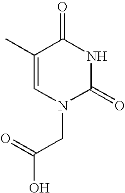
N1(CC(O)=O)C(=O)NC(=O)C(C)=C1
